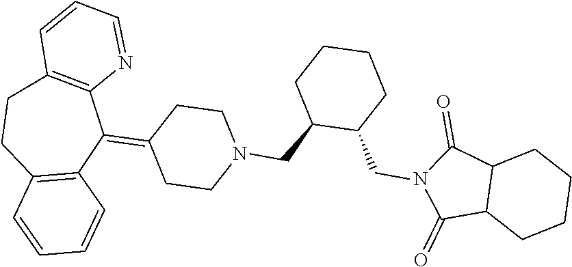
C1(=C2C3=C(CCC4=C2C=CC=C4)C=CC=N3)CCN(CC2C(CN3C(=O)C4C(C3=O)CCCC4)CCCC2)CC1
